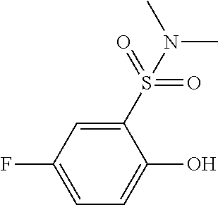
C1=C(F)C=C(S(=O)(=O)N(C)C)C(O)=C1
